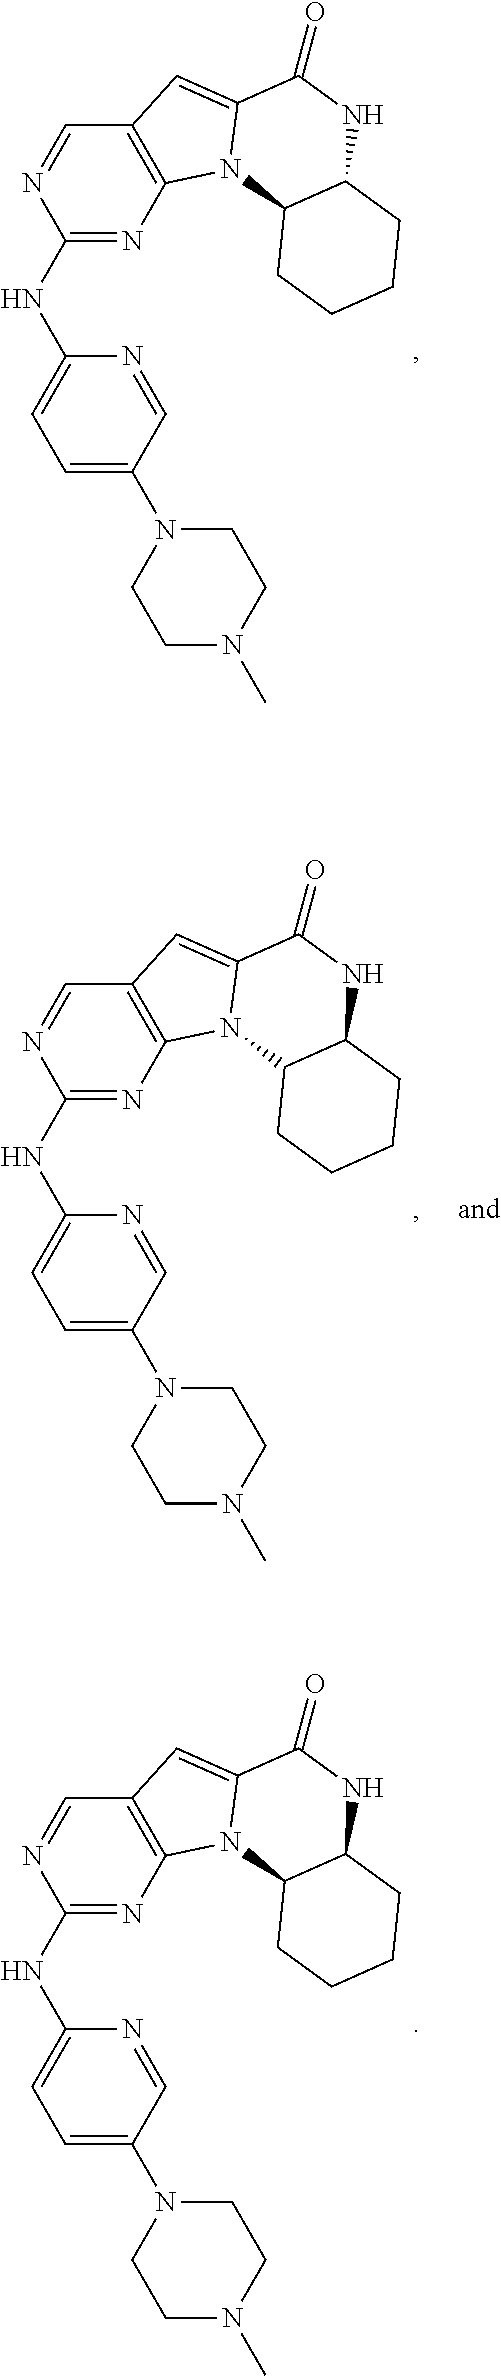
C1(NC2=CC=C(N3CCN(C)CC3)C=N2)=NC2=C(C=N1)C=C1N2C2C(NC1=O)CCCC2.C1(NC2=CC=C(N3CCN(C)CC3)C=N2)=NC2=C(C=N1)C=C1N2C2C(NC1=O)CCCC2.C1(NC2=CC=C(N3CCN(C)CC3)C=N2)=NC2=C(C=N1)C=C1N2C2C(NC1=O)CCCC2
